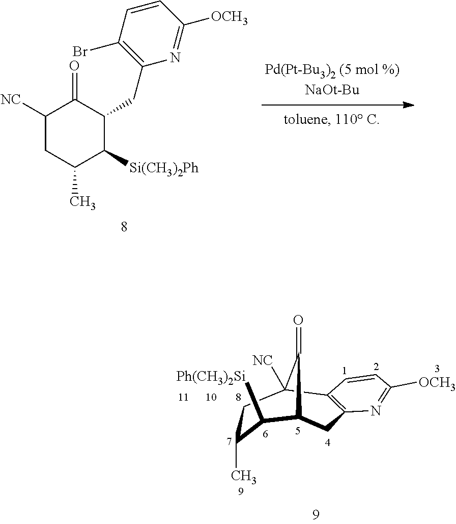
C1([NC])CC(C)C([Si(CH3)2Ph])C(CC2=C(Br)C=CC([OCH3])=N2)C1=O.C12=C(N=C([OCH3])C=C1)CC1C([Ph(CH3)2Si])C(C)CC2([NC])C1=O
